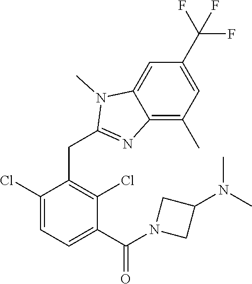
C1(Cl)=CC=C(C(=O)N2CC(N(C)C)C2)C(Cl)=C1CC1=NC2=C(C)C=C(C(F)(F)F)C=C2N1C
